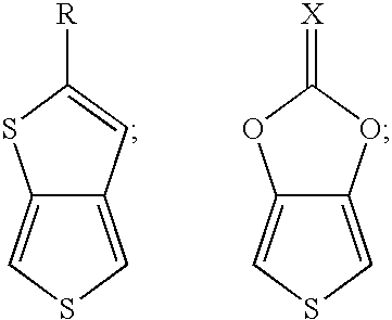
C12=CSC=C1C=C([R])S2.C12=CSC=C1OC(=[X])O2
